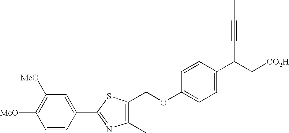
C(OC1=CC=C(C(C#CC)C[CO2H])C=C1)C1=C(C)N=C(C2=CC([MeO])=C([MeO])C=C2)S1
